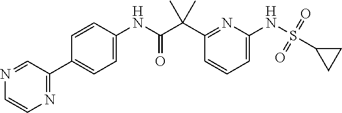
C1(C(C(NC2=CC=C(C3=NC=CN=C3)C=C2)=O)(C)C)=NC(NS(=O)(=O)C2CC2)=CC=C1
